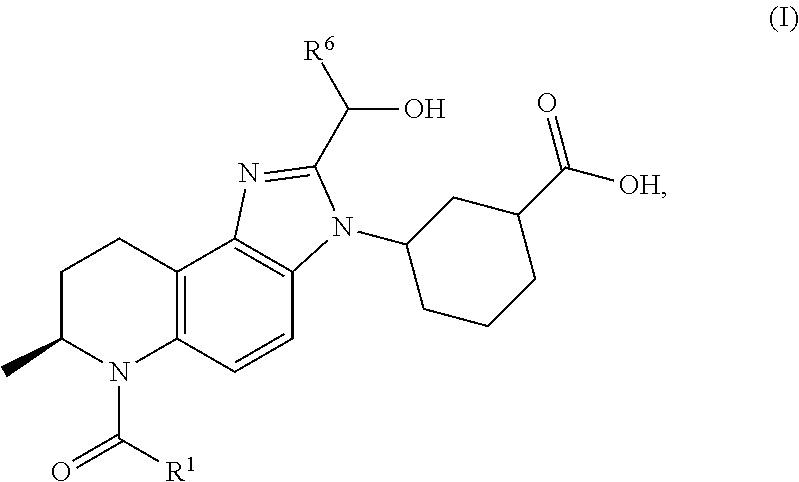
C12=C(C=CC3=C1N=C(C(O)[R6])N3C1CCCC(C([OH])=O)C1)N(C(=O)[R1])C(C)CC2
